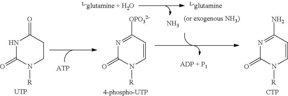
N1C(=O)N([R])CCC1=O.[UTP].N1=C([OPO32-])C=CN([R])C1=O.[4-phospho-UTP].N.N1=C(N)C=CN([R])C1=O.[CTP]
